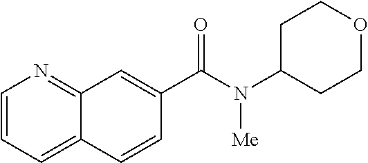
C12=NC=CC=C1C=CC(C(N(C1CCOCC1)[Me])=O)=C2
